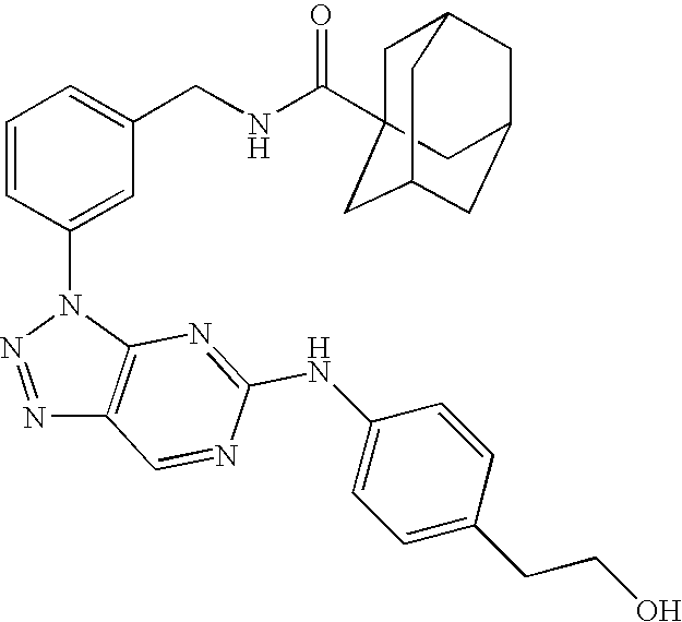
N1=NN(C2=CC(CNC(=O)C34CC5CC(CC(C3)C5)C4)=CC=C2)C2=C1C=NC(NC1=CC=C(CCO)C=C1)=N2
